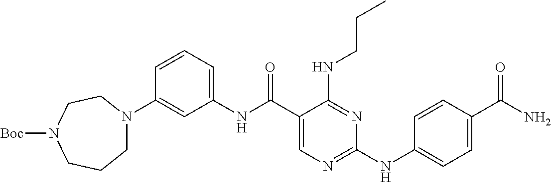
C1(NC(C2=CN=C(NC3=CC=C(C(N)=O)C=C3)N=C2NCCC)=O)=CC=CC(N2CCCN([Boc])CC2)=C1
